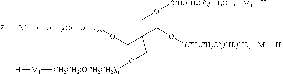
[Z1][M1][CH2CH2(OCH2CH2)n]OCC(CO[(CH2CH2O)nCH2CH2][M1][H])(CO[CH2CH2(OCH2CH2)n][M1][H])CO[(CH2CH2O)nCH2CH2][M1][H]
